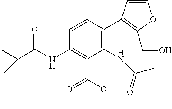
C1(NC(=O)C)=C(C2=C(CO)OC=C2)C=CC(NC(C(C)(C)C)=O)=C1C(OC)=O
